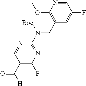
C1(CN(C2=NC(F)=C(C([H])=O)C=N2)[Boc])=C(OC)N=CC(F)=C1
